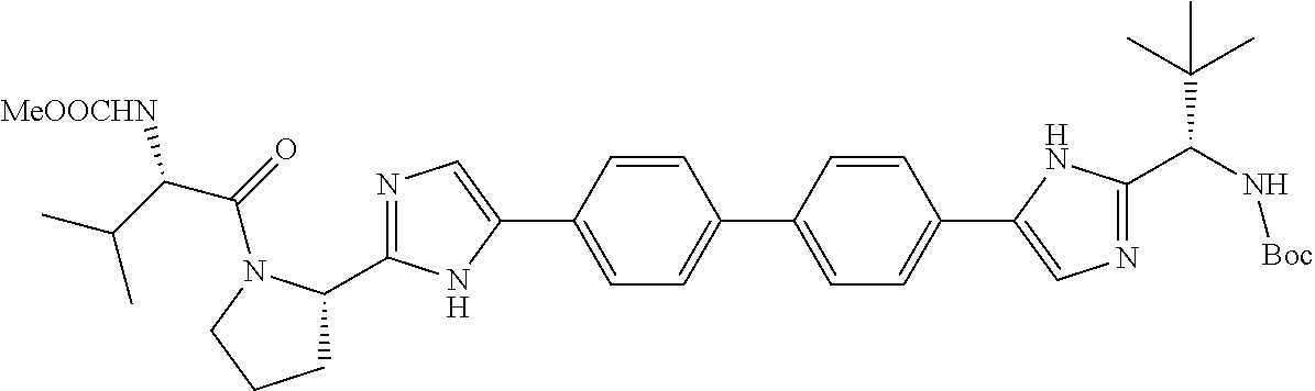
C1C(C2=NC=C(C3=CC=C(C4=CC=C(C5=CN=C(C(N[Boc])C(C)(C)C)N5)C=C4)C=C3)N2)N(C(=O)C(C(C)C)[MeOOCHN])CC1
